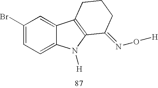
C1(Br)=CC=C2C(=C1)C1=C(N2[H])C(=NO[H])CCC1
